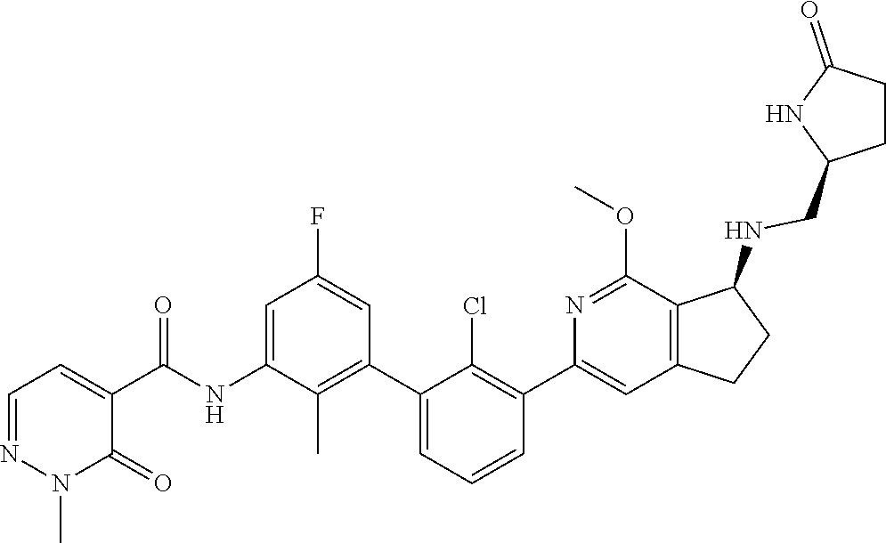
N1(C)N=CC=C(C(NC2=CC(F)=CC(C3=CC=CC(C4=CC5=C(C(NCC6NC(=O)CC6)CC5)C(OC)=N4)=C3Cl)=C2C)=O)C1=O
